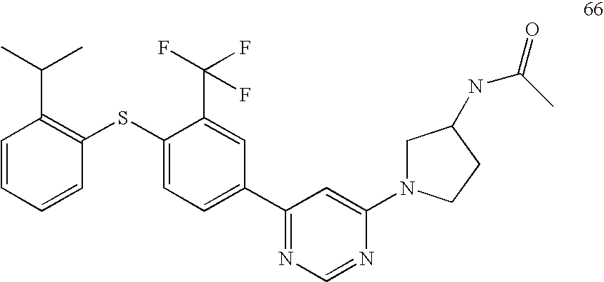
C1=CC=CC(SC2=CC=C(C3=NC=NC(N4CC(NC(=O)C)CC4)=C3)C=C2C(F)(F)F)=C1C(C)C
